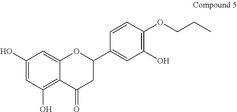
C1(O)=CC(O)=C2C(=C1)OC(C1=CC(O)=C(OCCC)C=C1)CC2=O
